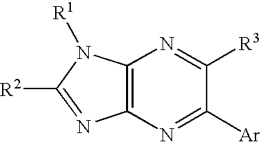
C12=C(N([R1])C([R2])=N1)N=C([R3])C([Ar])=N2
